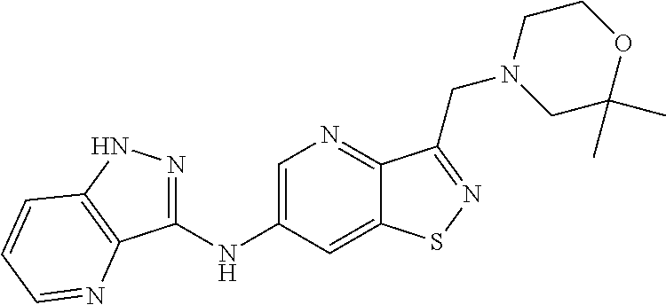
C1(NC2=CN=C3C(=C2)SN=C3CN2CC(C)(C)OCC2)=NNC2=C1N=CC=C2
